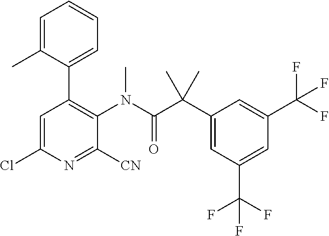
C1=C(Cl)N=C([CN])C(N(C(C(C2=CC(C(F)(F)F)=CC(C(F)(F)F)=C2)(C)C)=O)C)=C1C1=CC=CC=C1C
